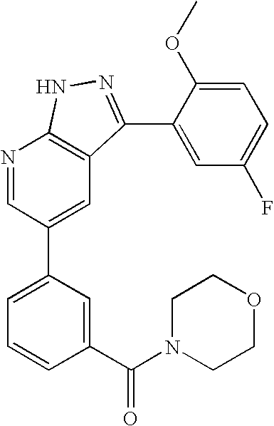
N1=CC(C2=CC=CC(C(N3CCOCC3)=O)=C2)=CC2=C1NN=C2C1=CC(F)=CC=C1OC
